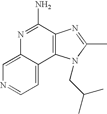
C1=C2C(=CC=N1)C1=C(C(N)=N2)N=C(C)N1CC(C)C
